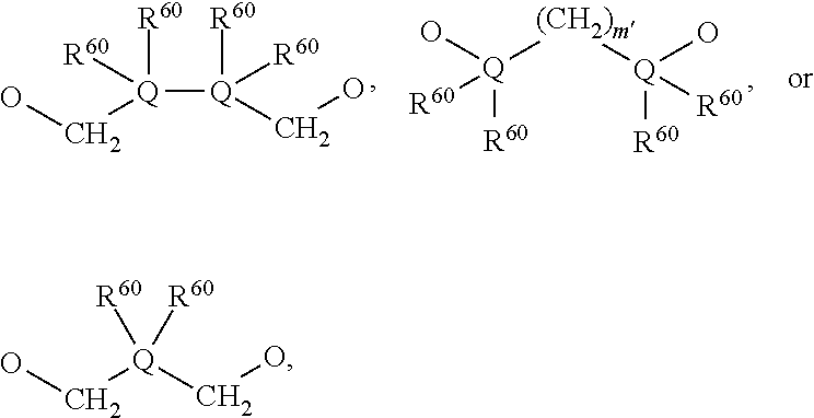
[(CH2)m]([Q](O)([R60])[R60])[Q](O)([R60])[R60].[Q]([R60])([R60])(CO)[Q]([R60])([R60])CO.OC[Q](CO)([R60])[R60]
